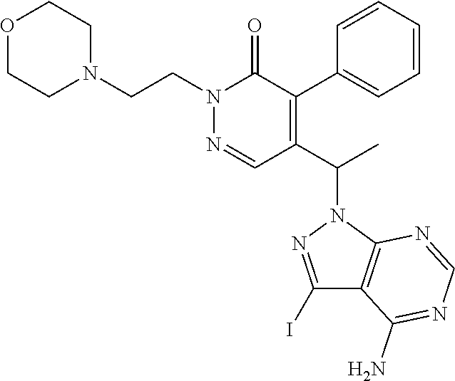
C1N(CCN2N=CC(C(C)N3N=C(I)C4=C3N=CN=C4N)=C(C3=CC=CC=C3)C2=O)CCOC1
